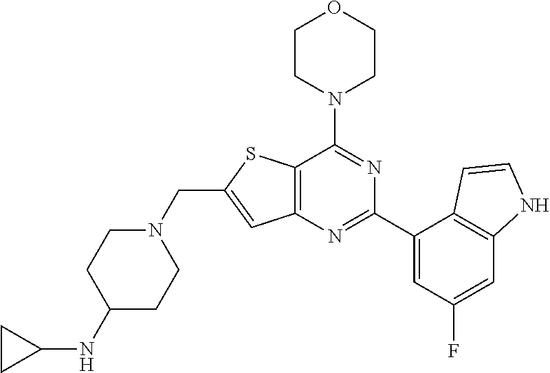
C12=C(N=C(C3=CC(F)=CC4=C3C=CN4)N=C1N1CCOCC1)C=C(CN1CCC(NC3CC3)CC1)S2
